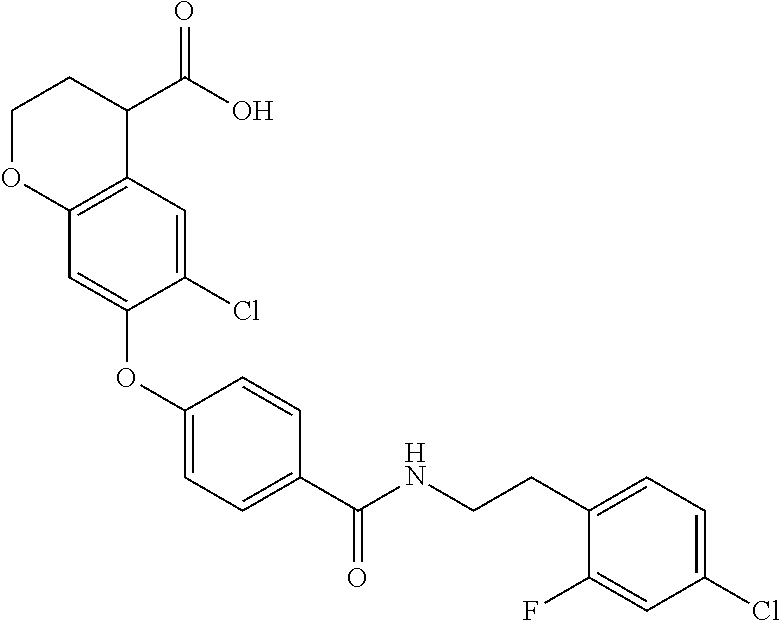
C12=C(C=C(Cl)C(OC3=CC=C(C(NCCC4=CC=C(Cl)C=C4F)=O)C=C3)=C1)C(C(O)=O)CCO2
